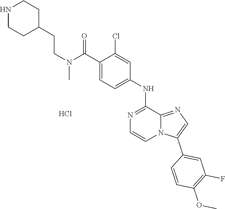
C1(Cl)=CC(NC2=NC=CN3C2=NC=C3C2=CC(F)=C(OC)C=C2)=CC=C1C(N(CCC1CCNCC1)C)=O.Cl
